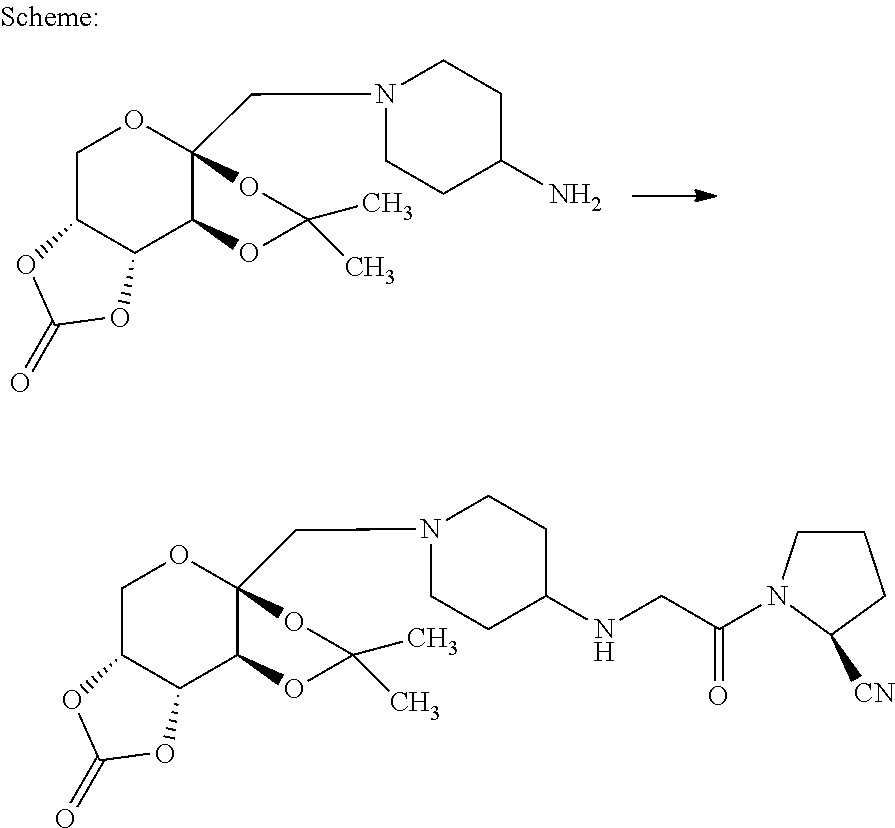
C1C2C(C3C(CN4CCC(N)CC4)(O1)OC(C)(C)O3)OC(=O)O2.C1C2C(C3C(CN4CCC(NCC(=O)N5CCCC5[CN])CC4)(O1)OC(C)(C)O3)OC(=O)O2
